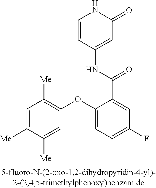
C1=C([Me])C([Me])=CC(OC2=CC=C(F)C=C2C(=O)NC2=CC(=O)NC=C2)=C1[Me]
